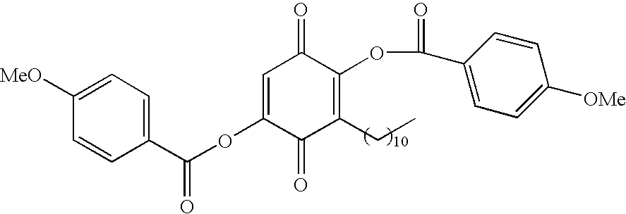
C1([MeO])=CC=C(C(OC2=CC(=O)C(OC(=O)C3=CC=C([OMe])C=C3)=C(CC)C2=O)=O)C=C1
